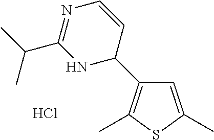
C1=C(C)SC(C)=C1C1C=CN=C(C(C)C)N1.Cl
